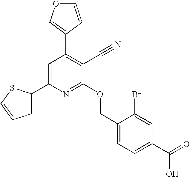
C1=CC(C2=C(C#N)C(OCC3=CC=C(C(=O)O)C=C3Br)=NC(C3=CC=CS3)=C2)=CO1
